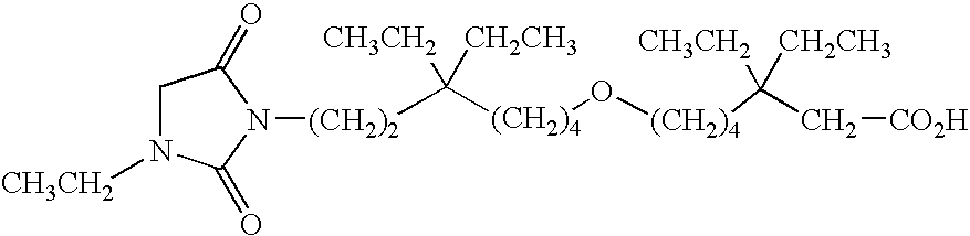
C([(CH2)4]O[(CH2)4]C(C[CO2H])([CH3CH2])[CH2CH3])([CH3CH2])([CH2CH3])[(CH2)2]N1C(=O)CN([CH3CH2])C1=O
